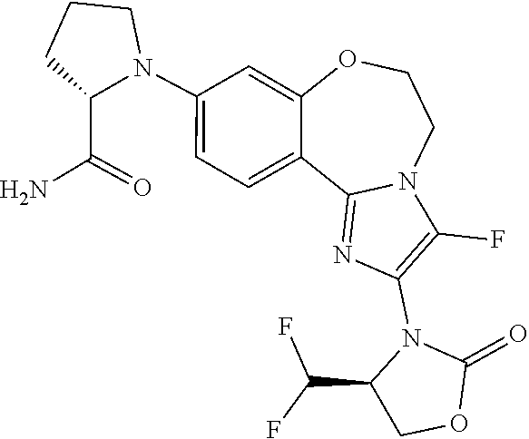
C1(=O)OCC(C(F)F)N1C1=C(F)N2C(=N1)C1=CC=C(N3C(C(N)=O)CCC3)C=C1OCC2
